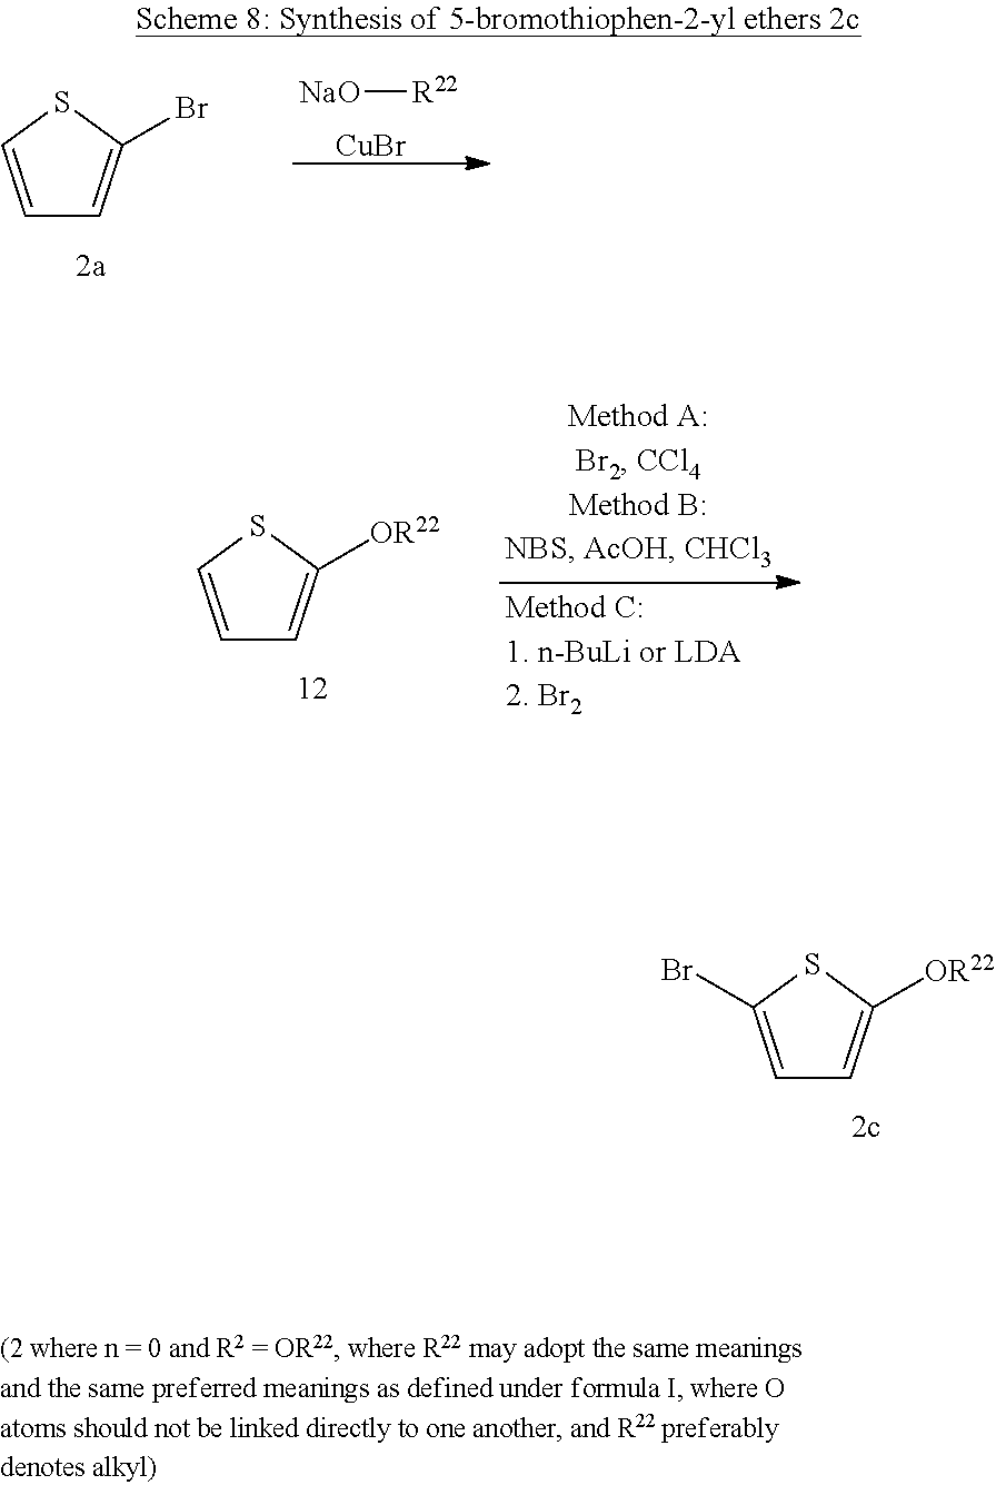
C1=C(Br)SC([OR22])=C1.[NaO][R22].[CuBr].C1=CSC(Br)=C1.C1=CSC([OR22])=C1
